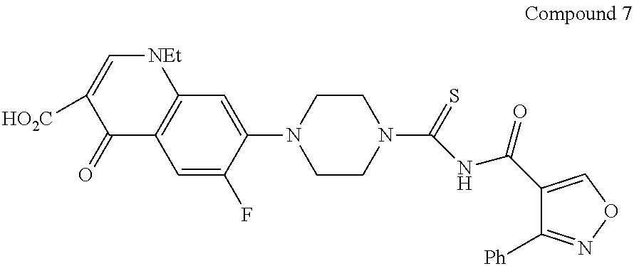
C1=C(F)C(N2CCN(C(=S)NC(C3=CON=C3[Ph])=O)CC2)=CC2=C1C(=O)C([HO2C])=C[NEt]2
